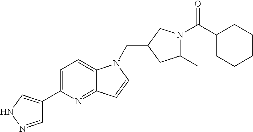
C1=NNC=C1C1=CC=C2C(=N1)C=CN2CC1CC(C)N(C(C2CCCCC2)=O)C1
